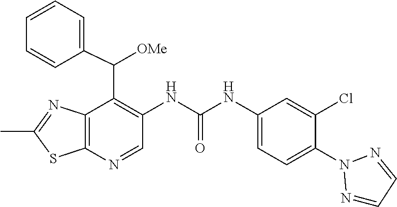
C1(C)=NC2=C(S1)N=CC(NC(=O)NC1=CC=C(N3N=CC=N3)C(Cl)=C1)=C2C([OMe])C1=CC=CC=C1
